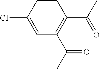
C1=CC(Cl)=CC(C(C)=O)=C1C(C)=O
